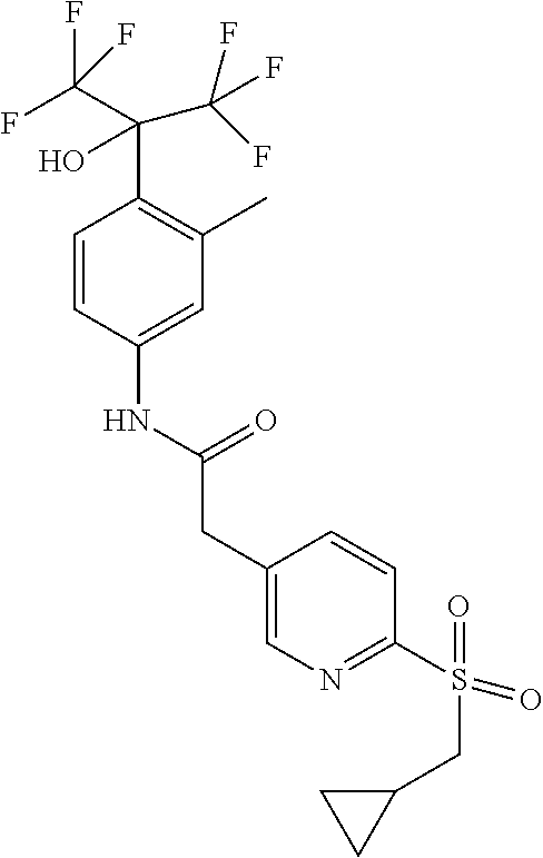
C1=CC(NC(CC2=CN=C(S(=O)(CC3CC3)=O)C=C2)=O)=CC(C)=C1C(C(F)(F)F)(O)C(F)(F)F
